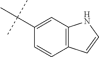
C1(C(C)(C)C)=CC2=C(C=C1)C=CN2
